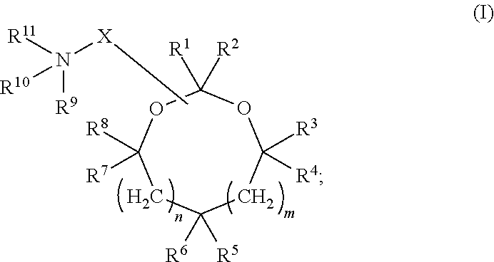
O1C([R8])([R7])CC([R6])([R5])CC([R3])([R4])OC1([R1])[R2].C[X]N([R11])([R9])[R10]
